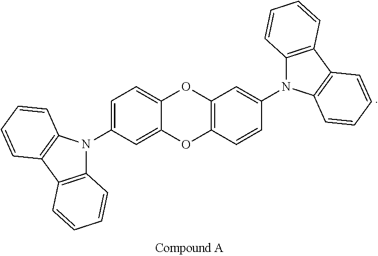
C1=C(N2C3=C(C4=C2C=CC=C4)C=CC=C3)C=C2C(=C1)OC1=C(O2)C=CC(N2C3=C(C4=C2C=CC=C4)C=CC=C3)=C1
